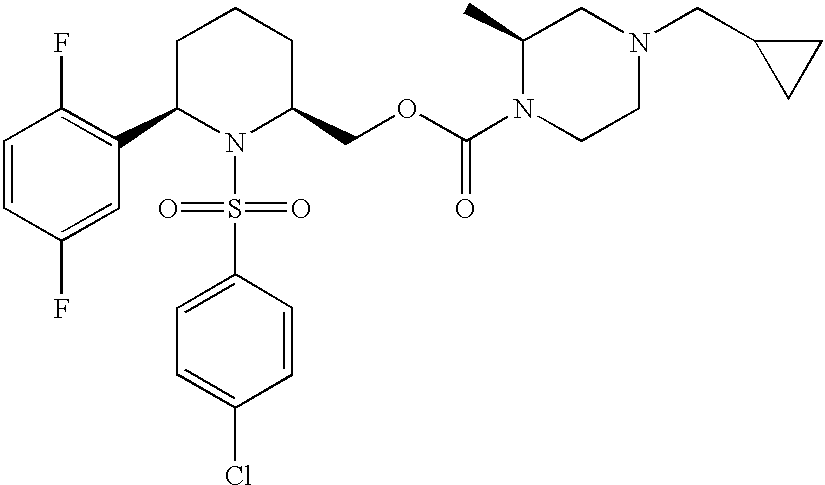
C1=CC(F)=CC(C2N(S(C3=CC=C(Cl)C=C3)(=O)=O)C(COC(N3CCN(CC4CC4)CC3C)=O)CCC2)=C1F
